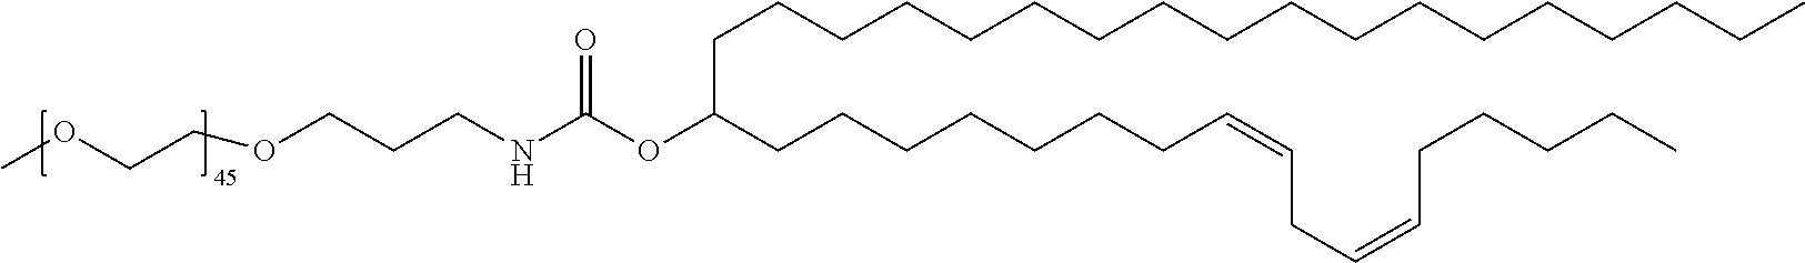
C(C(CCCCCCCC=CCC=CCCCCC)OC(NCCCOCCOC)=O)CCCCCCCCCCCCCCCCC
